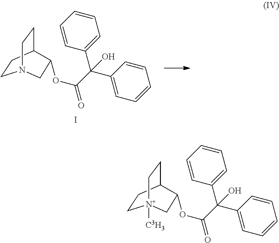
C1CC2CC[N+]1([C3H3])CC2OC(=O)C(C1=CC=CC=C1)(C1=CC=CC=C1)O.C1CC2CCN1CC2OC(=O)C(C1=CC=CC=C1)(C1=CC=CC=C1)O.I
